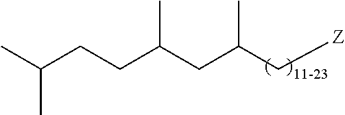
C(C(C[Z])C)C(CCC(C)C)C
